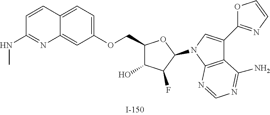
C1(COC2=CC=C3C(=C2)N=C(NC)C=C3)C(O)C(F)C(N2C=C(C3=NC=CO3)C3=C2N=CN=C3N)O1
